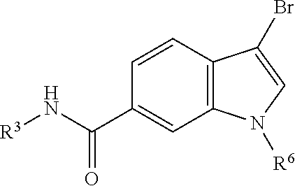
C12=C(C=CC(C(=O)N[R3])=C1)C(Br)=CN2[R6]
